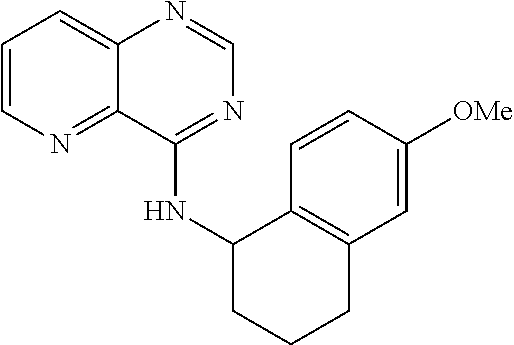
C1=CN=C2C(=C1)N=CN=C2NC1CCCC2=C1C=CC([OMe])=C2
